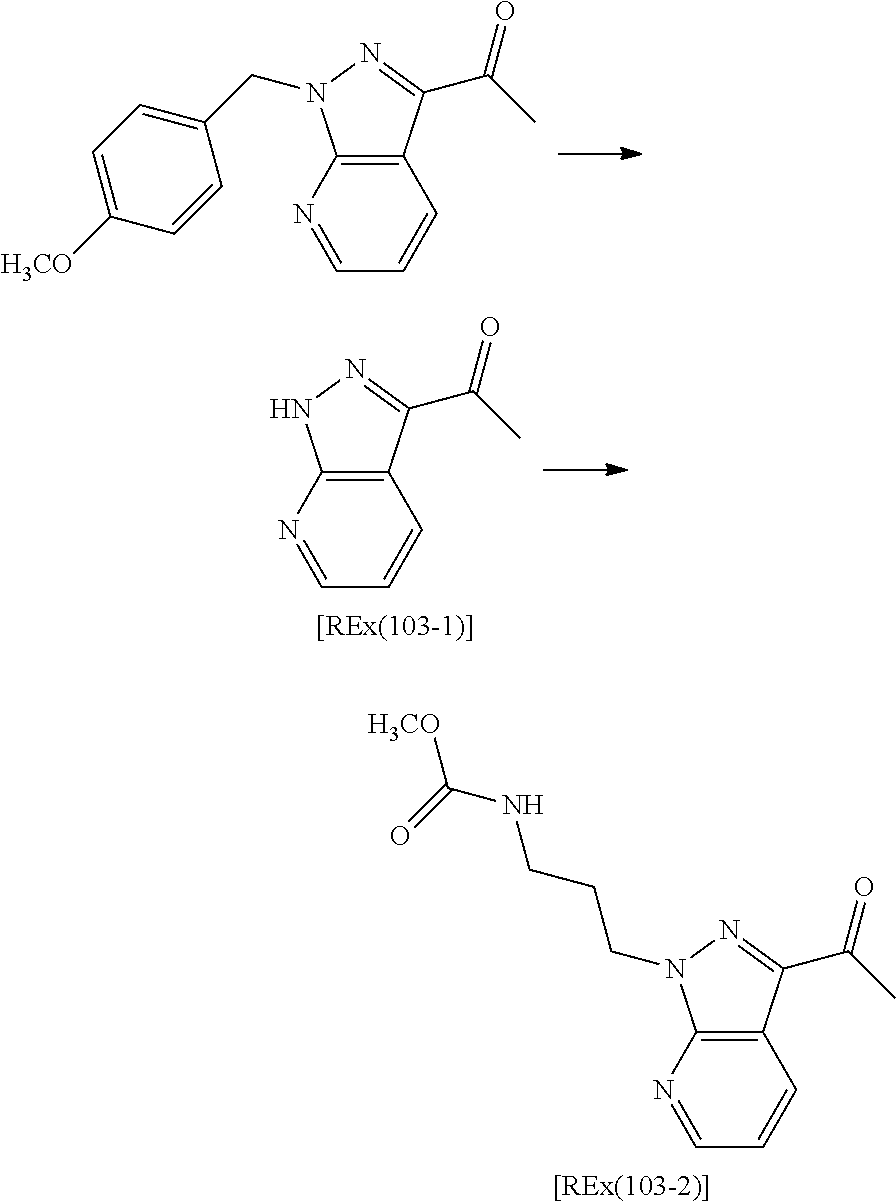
C12=C(N=CC=C1)N(CC1=CC=C([H3CO])C=C1)N=C2C(=O)C.C12=C(N=CC=C1)NN=C2C(=O)C.C12=C(N=CC=C1)N(CCCNC(=O)[H3CO])N=C2C(=O)C
